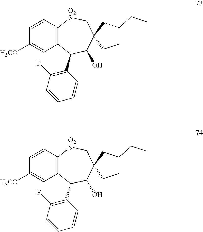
C1=CC2=C(C=C1[H3CO])C(C1=C(F)C=CC=C1)C(O)C(CC)(CCCC)C[O2S]2.C1=CC2=C(C=C1[H3CO])C(C1=C(F)C=CC=C1)C(O)C(CC)(CCCC)C[O2S]2
